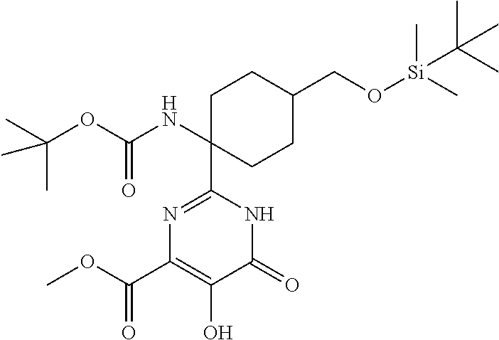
C1C(NC(OC(C)(C)C)=O)(C2=NC(C(OC)=O)=C(O)C(=O)N2)CCC(CO[Si](C)(C)C(C)(C)C)C1
